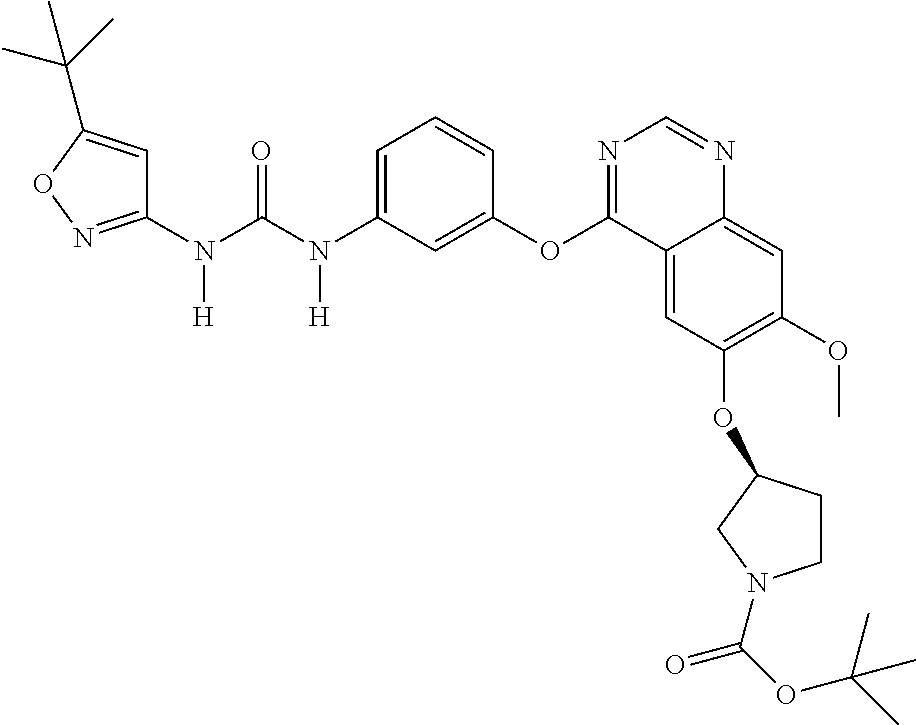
C1(N(C(N(C2=CC=CC(OC3=NC=NC4=CC(OC)=C(OC5CCN(C(OC(C)(C)C)=O)C5)C=C34)=C2)[H])=O)[H])=NOC(C(C)(C)C)=C1
